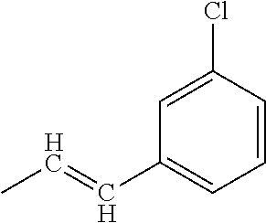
C1=CC(Cl)=CC(C=CC)=C1
